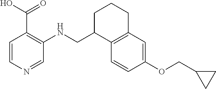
C1=CN=CC(NCC2C3=C(CCC2)C=C(OCC2CC2)C=C3)=C1C(O)=O
